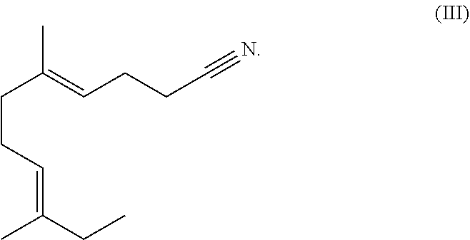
C(C(=CCCC#N)C)CC=C(CC)C
